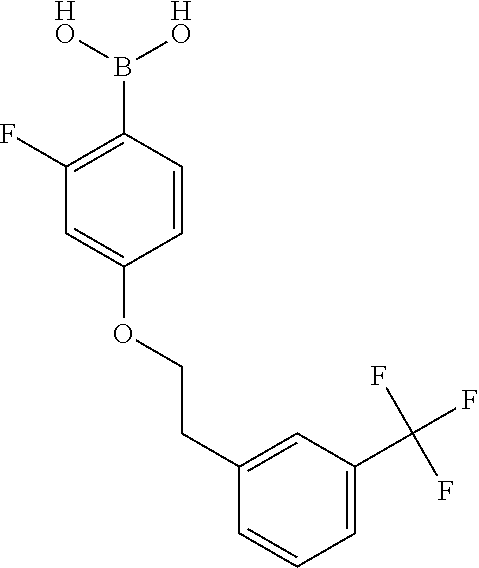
C1(F)=C(B([HO])[HO])C=CC(OCCC2=CC(C(F)(F)F)=CC=C2)=C1
